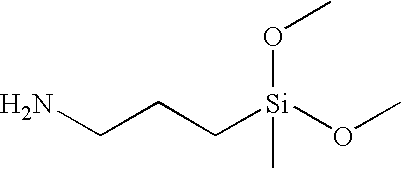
NCCC[Si](OC)(OC)C
